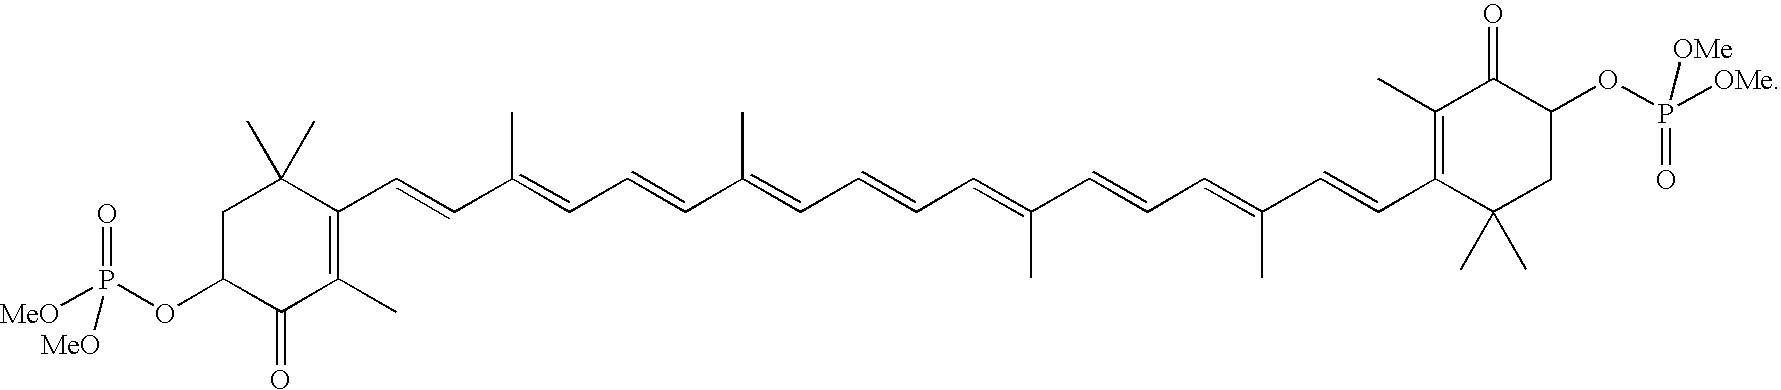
[MeO]P(OC1C(=O)C(C)=C(C=CC(=CC=CC(=CC=CC=C(C=CC=C(C=CC2=C(C)C(=O)C(OP(=O)([OMe])[OMe])CC2(C)C)C)C)C)C)C(C)(C)C1)(=O)[MeO]
